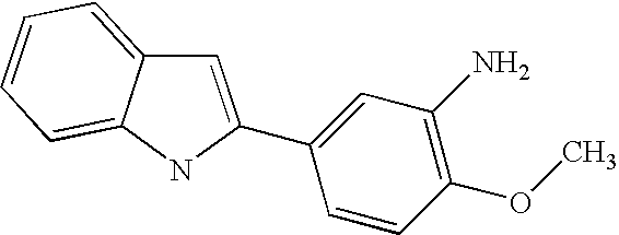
C1=C(C2=CC(N)=C(OC)C=C2)NC2=CC=CC=C12
